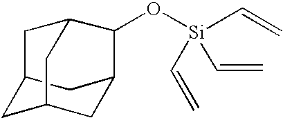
C12CC3CC(C1)C(O[Si](C=C)(C=C)C=C)C(C2)C3
